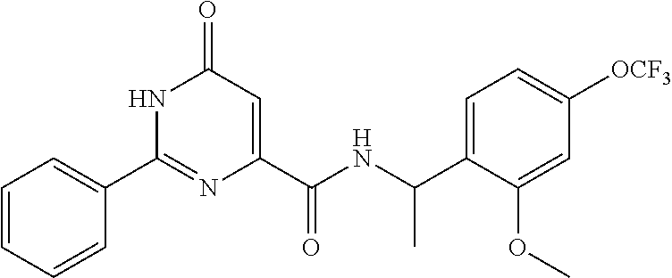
C1(=O)C=C(C(NC(C2=CC=C([OCF3])C=C2OC)C)=O)N=C(C2=CC=CC=C2)N1
